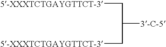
[5-XXXTCTGAYGTTCT-3]CC([3-C-5])C[5-XXXTCTGAYGTTCT-3]
